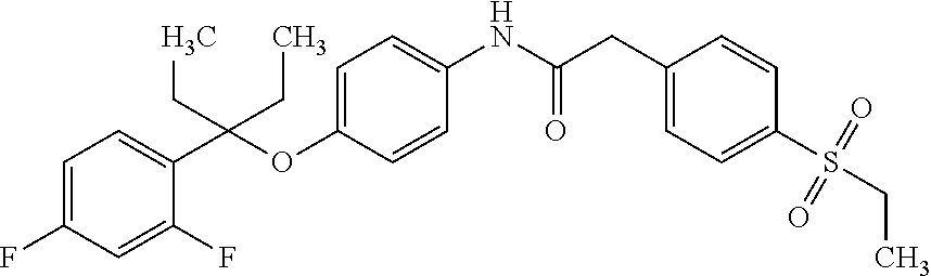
C1=C(OC(C2=CC=C(F)C=C2F)(CC)CC)C=CC(NC(CC2=CC=C(S(=O)(=O)CC)C=C2)=O)=C1
